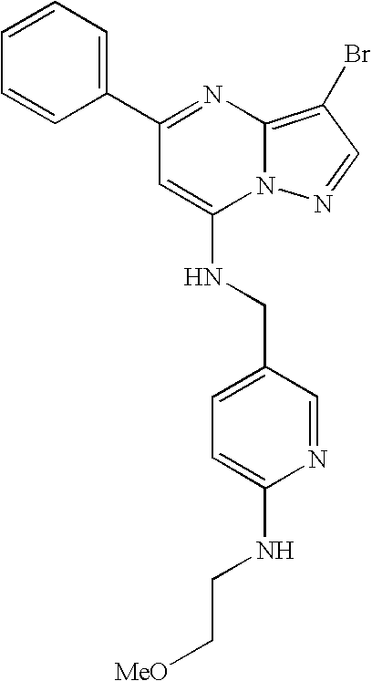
C1(C2=NC3=C(Br)C=NN3C(NCC3=CC=C(NCC[MeO])N=C3)=C2)=CC=CC=C1
